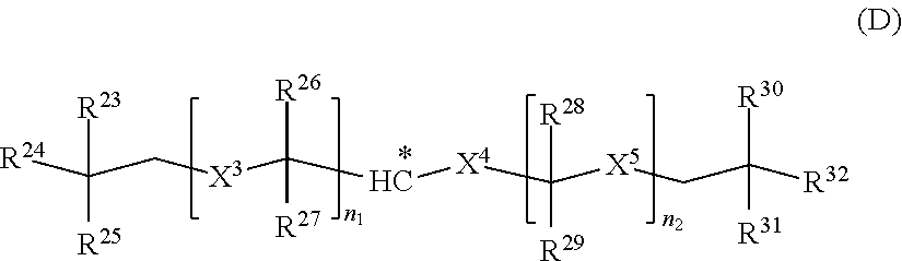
[R24]C(C[X3]C(C[X4]C([X5]CC([R32])([R30])[R31])([R29])[R28])([R26])[R27])([R25])[R23]
